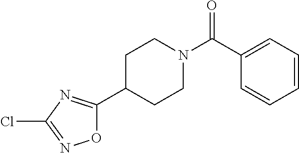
C1N(C(C2=CC=CC=C2)=O)CCC(C2=NC(Cl)=NO2)C1
